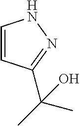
C1=CC(C(C)(C)O)=NN1
